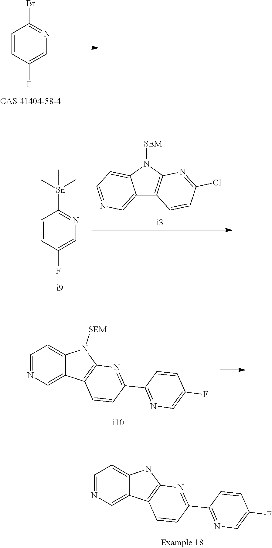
C1=CC(F)=CN=C1Br.C1=CC(F)=CN=C1[Sn](C)(C)C.C12=CN=CC=C1N([SEM])C1=C2C=CC(Cl)=N1.C1=NC=C2C(=C1)N([SEM])C1=C2C=CC(C2=NC=C(F)C=C2)=N1.C1=NC=C2C(=C1)NC1=C2C=CC(C2=NC=C(F)C=C2)=N1
